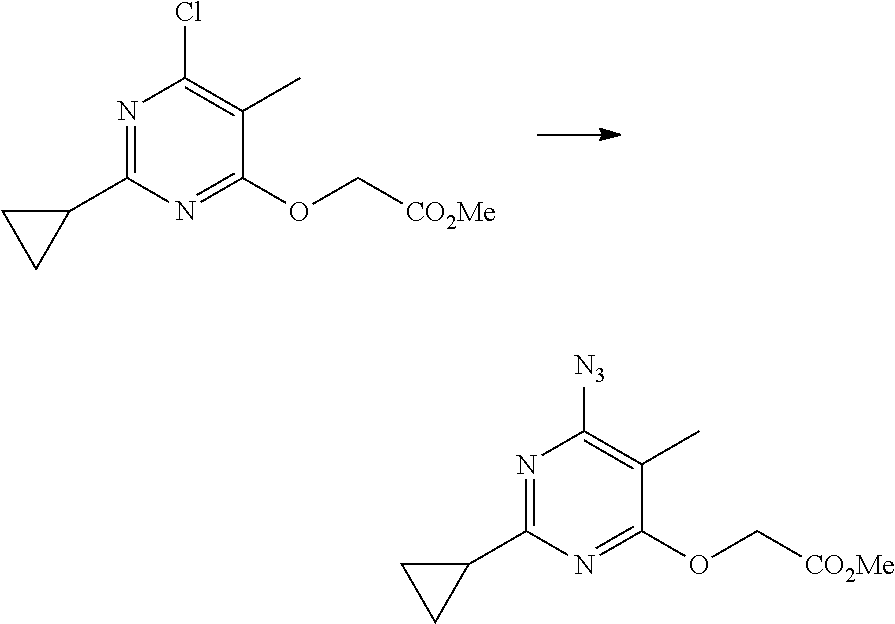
N1=C(C2CC2)N=C(OC[CO2Me])C(C)=C1Cl.N1=C(C2CC2)N=C(OC[CO2Me])C(C)=C1[N3]
